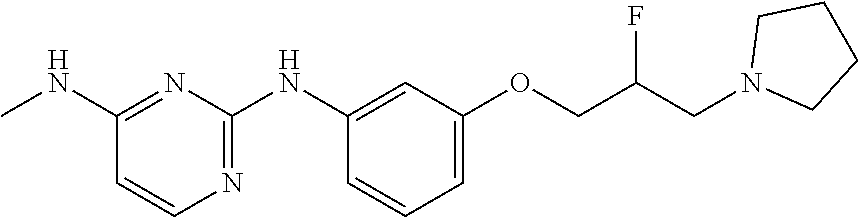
C1(NC)=NC(NC2=CC(OCC(CN3CCCC3)F)=CC=C2)=NC=C1
